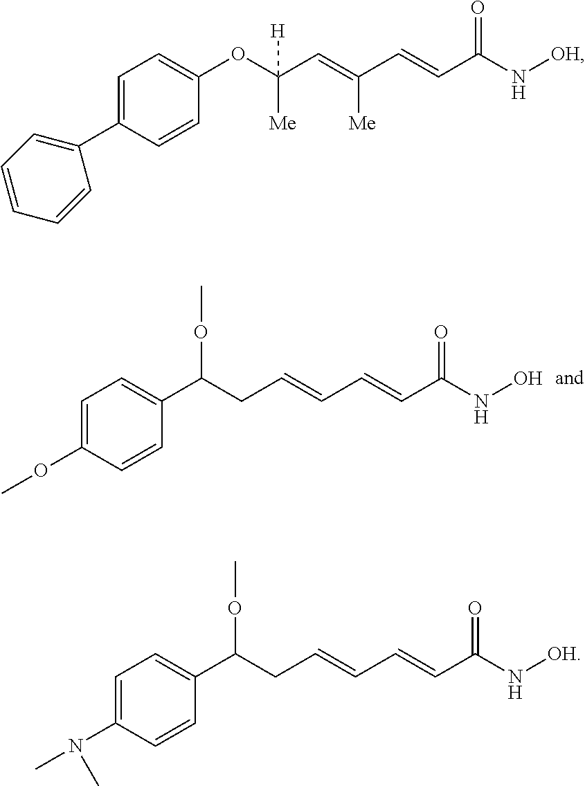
COC1=CC=C(C(CC=CC=CC(NO)=O)OC)C=C1.C1=C(C2=CC=CC=C2)C=CC(OC(C=C(C=CC(N[OH])=O)[Me])([H])[Me])=C1.CN(C1=CC=C(C(CC=CC=CC(N[OH])=O)OC)C=C1)C
